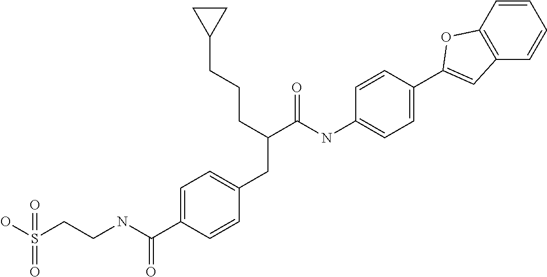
C1=C(C(NCCS(O)(=O)=O)=O)C=CC(CC(CCCC2CC2)C(NC2=CC=C(C3=CC4=C(C=CC=C4)O3)C=C2)=O)=C1
